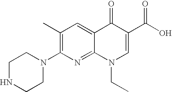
C1NCCN(C2=C(C)C=C3C(=N2)N(CC)C=C(C(O)=O)C3=O)C1
